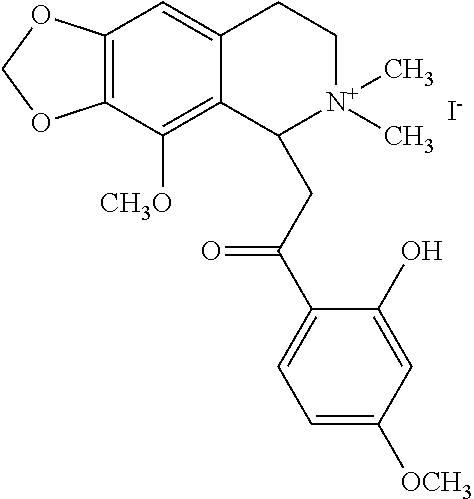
[I-].C12=C(C([CH3O])=C3C(=C1)CC[N+](C)(C)C3CC(C1=CC=C([OCH3])C=C1O)=O)OCO2
